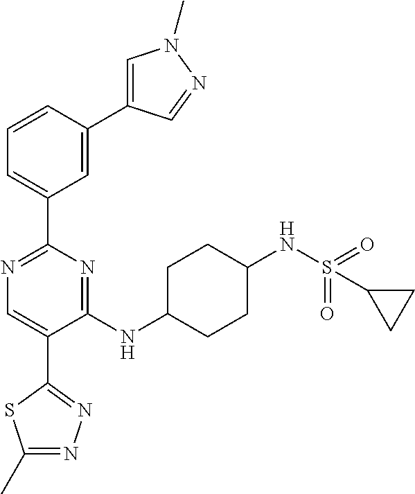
N1=C(C2=CC=CC(C3=CN(C)N=C3)=C2)N=C(NC2CCC(NS(=O)(=O)C3CC3)CC2)C(C2=NN=C(C)S2)=C1
